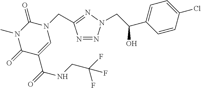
N1=NN(CC(C2=CC=C(Cl)C=C2)O)N=C1CN1C(=O)N(C)C(=O)C(C(=O)NCC(F)(F)F)=C1
